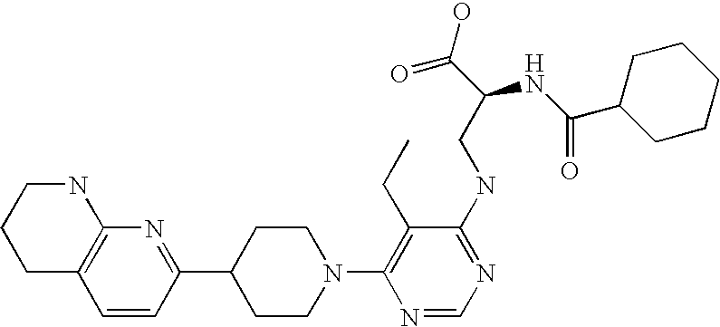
C1=CC(C2CCN(C3=C(CC)C(NCC(C(O)=O)NC(=O)C4CCCCC4)=NC=N3)CC2)=NC2=C1CCCN2
